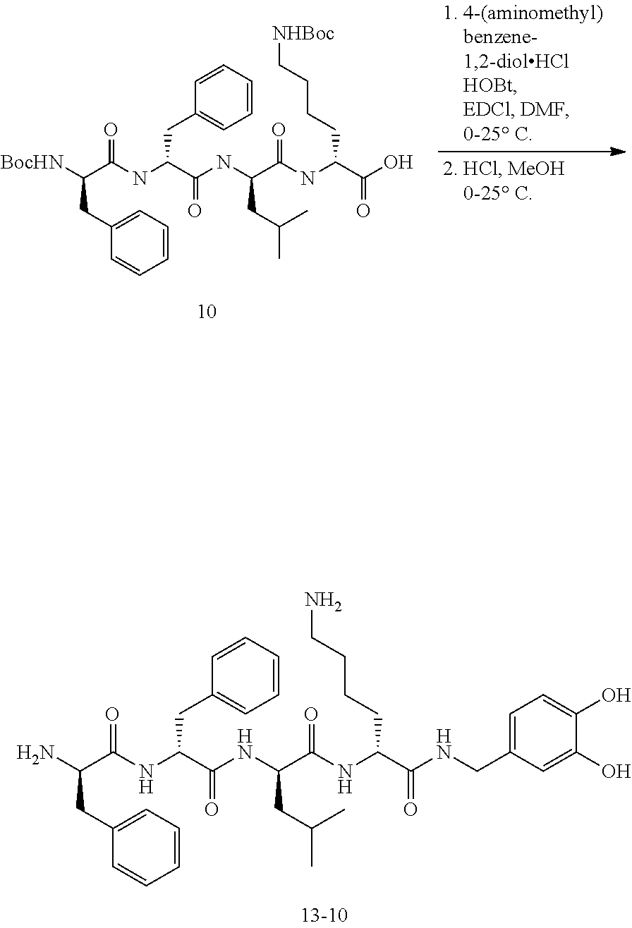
C1=CC=CC=C1CC(C(=O)NC(CC(C)C)C(=O)NC(CCCC[NHBoc])C(=O)O)NC(C(CC1=CC=CC=C1)[BocHN])=O.C1=CC=CC=C1CC(C(=O)NC(CC(C)C)C(=O)NC(CCCCN)C(=O)NCC1=CC=C(O)C(O)=C1)NC(C(CC1=CC=CC=C1)N)=O
